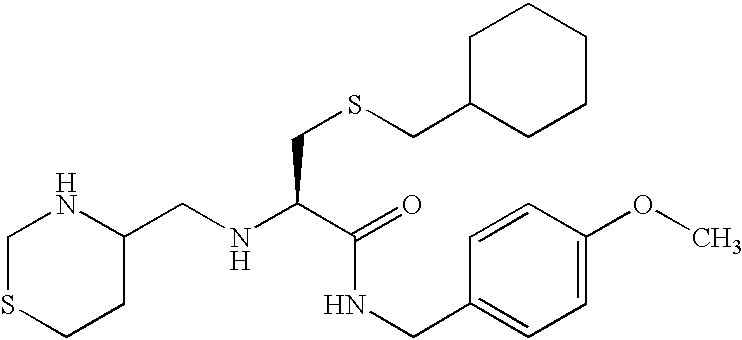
C1(CNC(C(=O)NCC2=CC=C(OC)C=C2)CSCC2CCCCC2)NCSCC1
